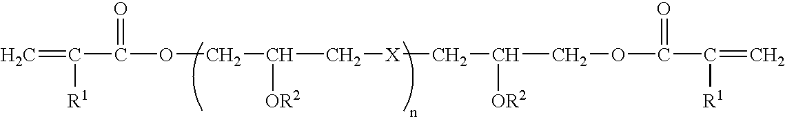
C=C([R1])C(OCC(C[X]CC(COC(C(=C)[R1])=O)[OR2])[OR2])=O
